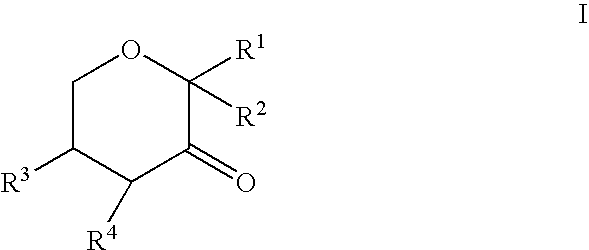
C1C([R3])C([R4])C(=O)C([R1])([R2])O1
